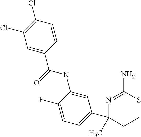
C1=CC(Cl)=C(Cl)C=C1C(=O)NC1=CC(C2(C)N=C(N)SCC2)=CC=C1F
